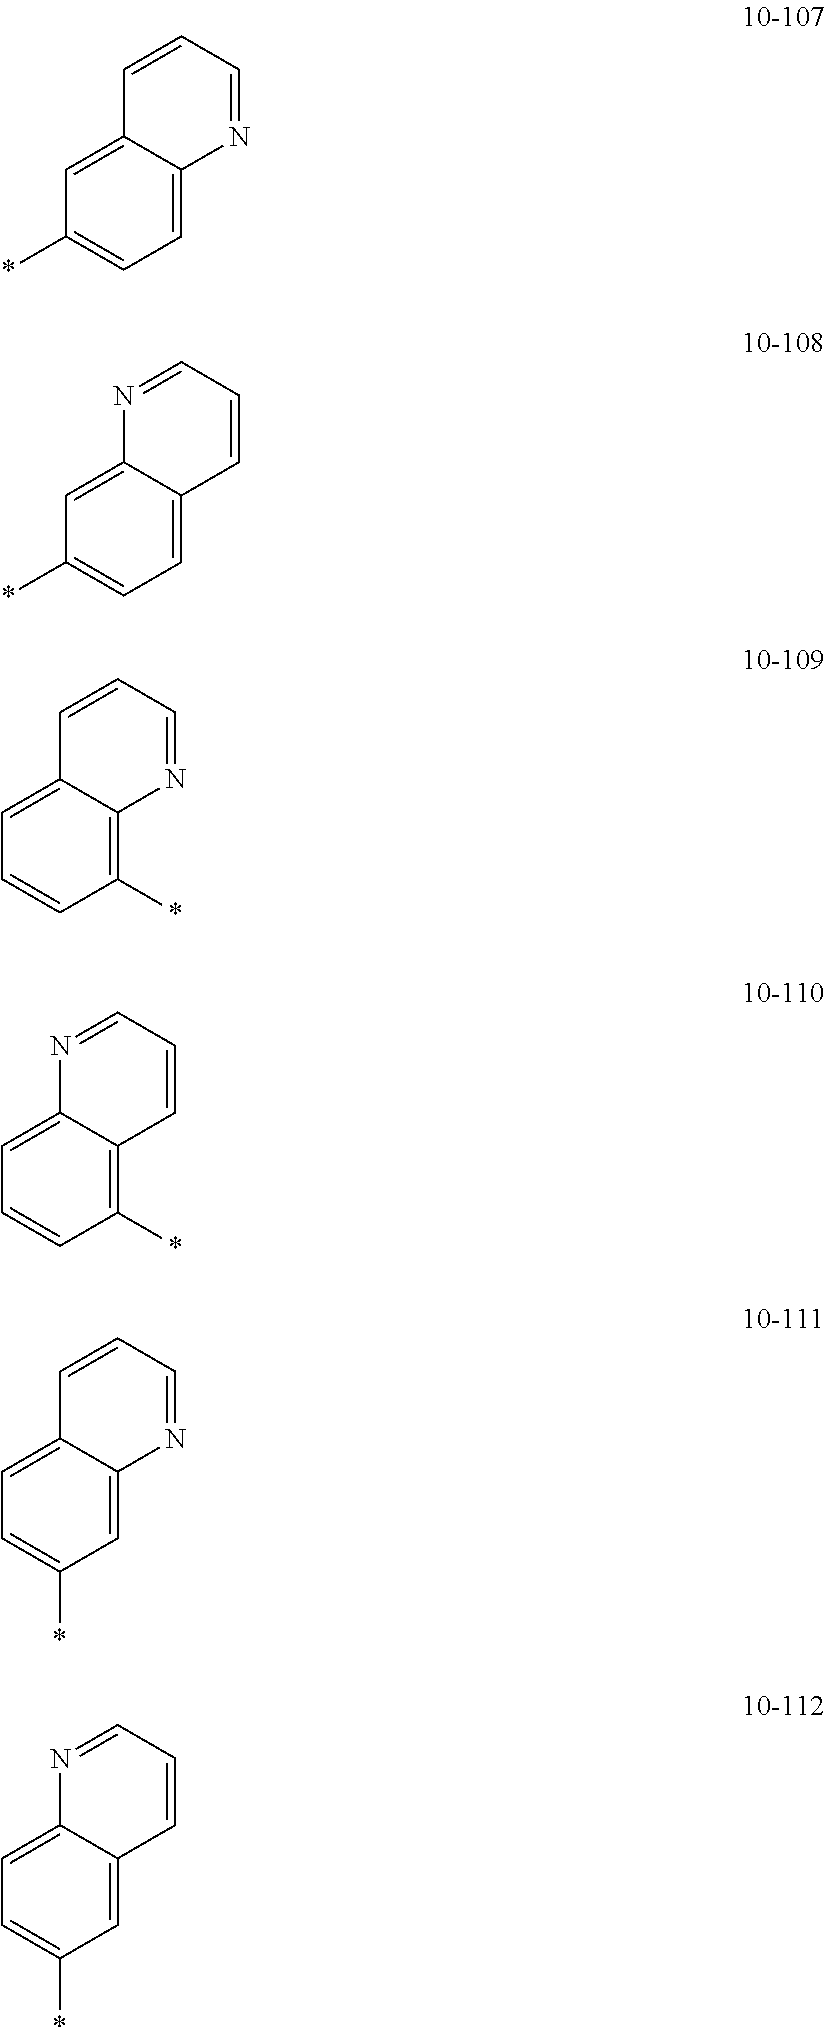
C1=C2C(=CC=C1*)N=CC=C2.C1=C2C(=CC=C1*)C=CC=N2.C1=C2C(=C(*)C=C1)N=CC=C2.C1=C2C(=C(*)C=C1)C=CC=N2.C1=C2C(=CC(*)=C1)N=CC=C2.C1=C2C(=CC(*)=C1)C=CC=N2
